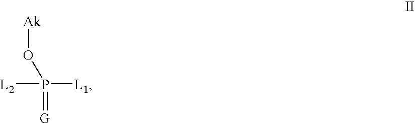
[L2]P(=[G])([L1])O[Ak]
